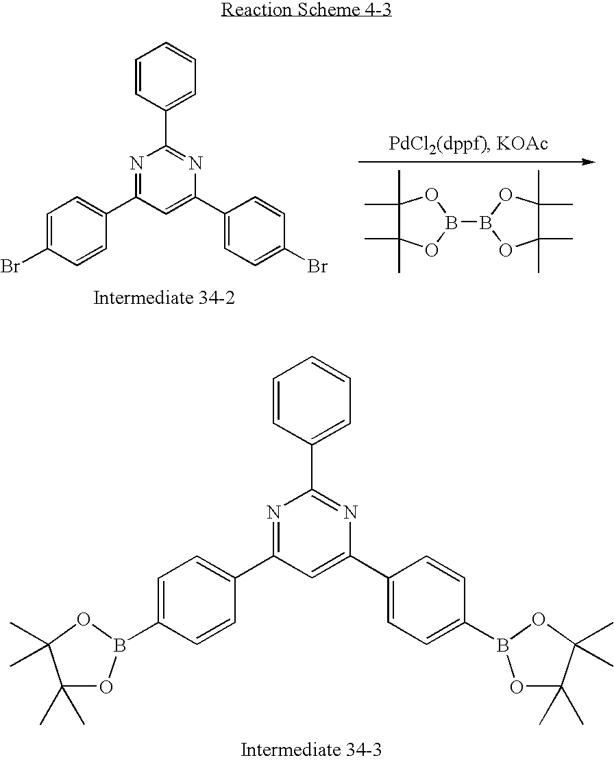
C1=C(B2OC(C)(C)C(C)(C)O2)C=CC(C2=NC(C3=CC=CC=C3)=NC(C3=CC=C(B4OC(C)(C)C(C)(C)O4)C=C3)=C2)=C1.C1=C(Br)C=CC(C2=NC(C3=CC=CC=C3)=NC(C3=CC=C(Br)C=C3)=C2)=C1.C1(C)(C)C(C)(C)OB(B2OC(C)(C)C(C)(C)O2)O1
